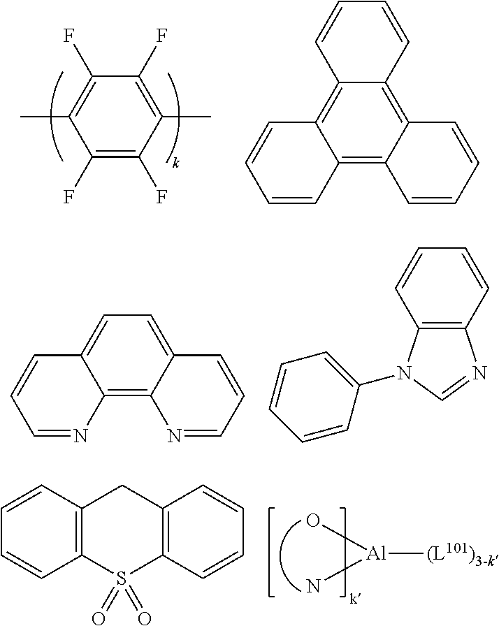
C1(F)=C(F)C(C)=C(F)C(F)=C1C.C12=C3C(=C4C(=C1C=CC=C2)C=CC=C4)C=CC=C3.C12=CC=C3C(=C1N=CC=C2)N=CC=C3.C12=C(C=CC=C1)N=CN2C1=CC=CC=C1.[Al]([(L101)3-k])(O)N.C12=C(S(=O)(=O)C3=C(C1)C=CC=C3)C=CC=C2
